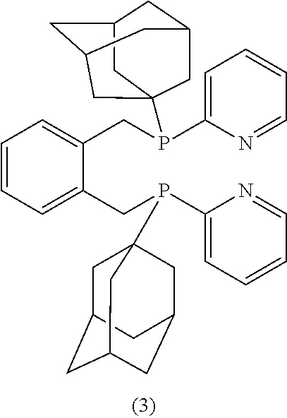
C1=CC=C(CP(C2=CC=CC=N2)C23CC4CC(CC(C2)C4)C3)C(CP(C2=CC=CC=N2)C23CC4CC(CC(C2)C4)C3)=C1
